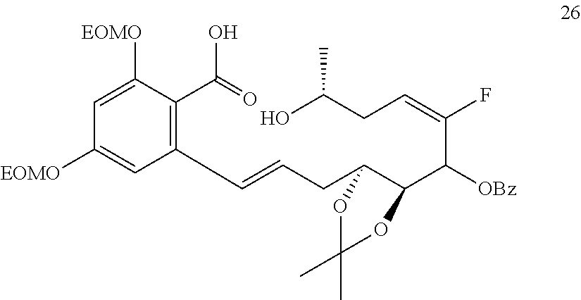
OC(CC=C(F)C([OBz])C1C(CC=CC2=C(C(O)=O)C([EOMO])=CC([EOMO])=C2)OC(C)(C)O1)C
